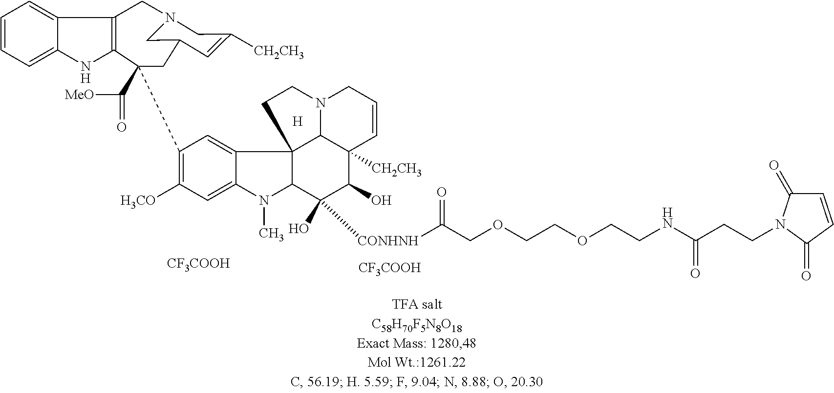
C1=CC=C2C(=C1)C1=C(N2)C(C(=O)[MeO])(C2=C([H3CO])C=C3C(=C2)C24C(N3C)C([CONHNH]C(COCCOCCNC(CCN3C(=O)C=CC3=O)=O)=O)(O)C(O)C3([CH2CH3])C2N(CC=C3)CC4)CC2CN(C1)CC([CH2CH3])=C2.[H].[CF3COOH].[CF3COOH]
